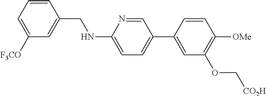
C1=CC(CNC2=CC=C(C3=CC(OC[CO2H])=C([OMe])C=C3)C=N2)=CC([F3CO])=C1
